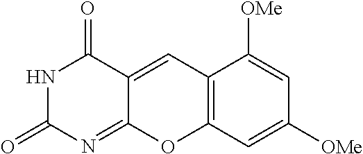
N1C(=O)N=C2C(=CC3=C(O2)C=C([OMe])C=C3[OMe])C1=O
